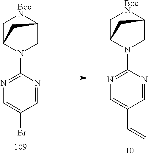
C1C2N(C3=NC=C(Br)C=N3)CC([BocN]1)C2.C1C2N(C3=NC=C(C=C)C=N3)CC([BocN]1)C2
